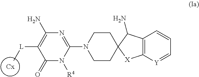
C12=C([Y]=CC=C1)[X]C1(C2N)CCN(C2=NC(N)=C([L]C)C(=O)N2[R4])CC1
